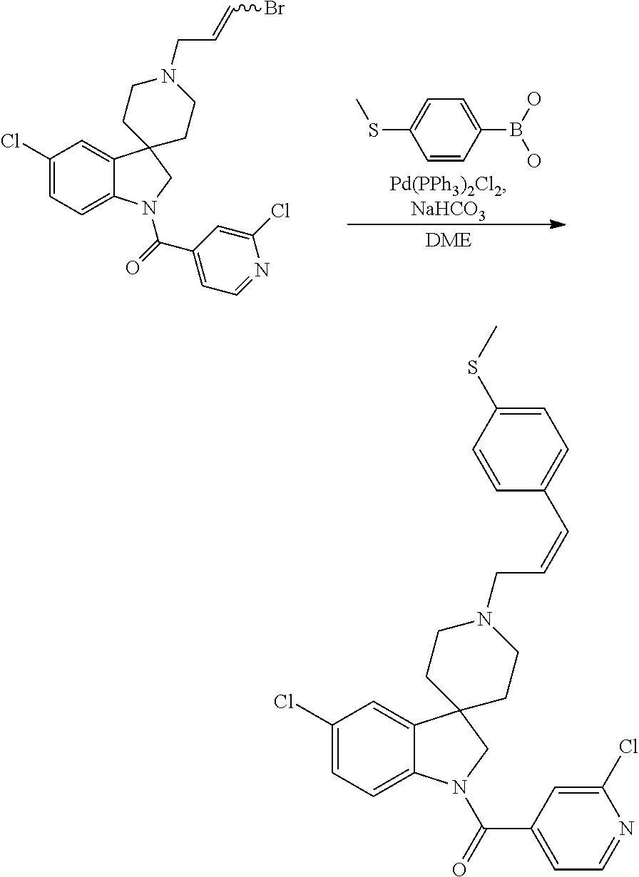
C1(Cl)=CC=C2C(=C1)C1(CN2C(C2=CC=NC(Cl)=C2)=O)CCN(CC=CC2=CC=C(SC)C=C2)CC1.C1(Cl)=CC=C2C(=C1)C1(CN2C(C2=CC=NC(Cl)=C2)=O)CCN(CC=CBr)CC1.C1=CC(B(O)O)=CC=C1SC
